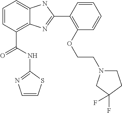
C1=CC(C(NC2=NC=CS2)=O)=C2C(=C1)NC(C1=C(OCCN3CCC(F)(F)C3)C=CC=C1)=N2
